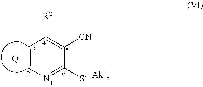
C1([S-])=NC=CC([R2])=C1[CN].[Q]
